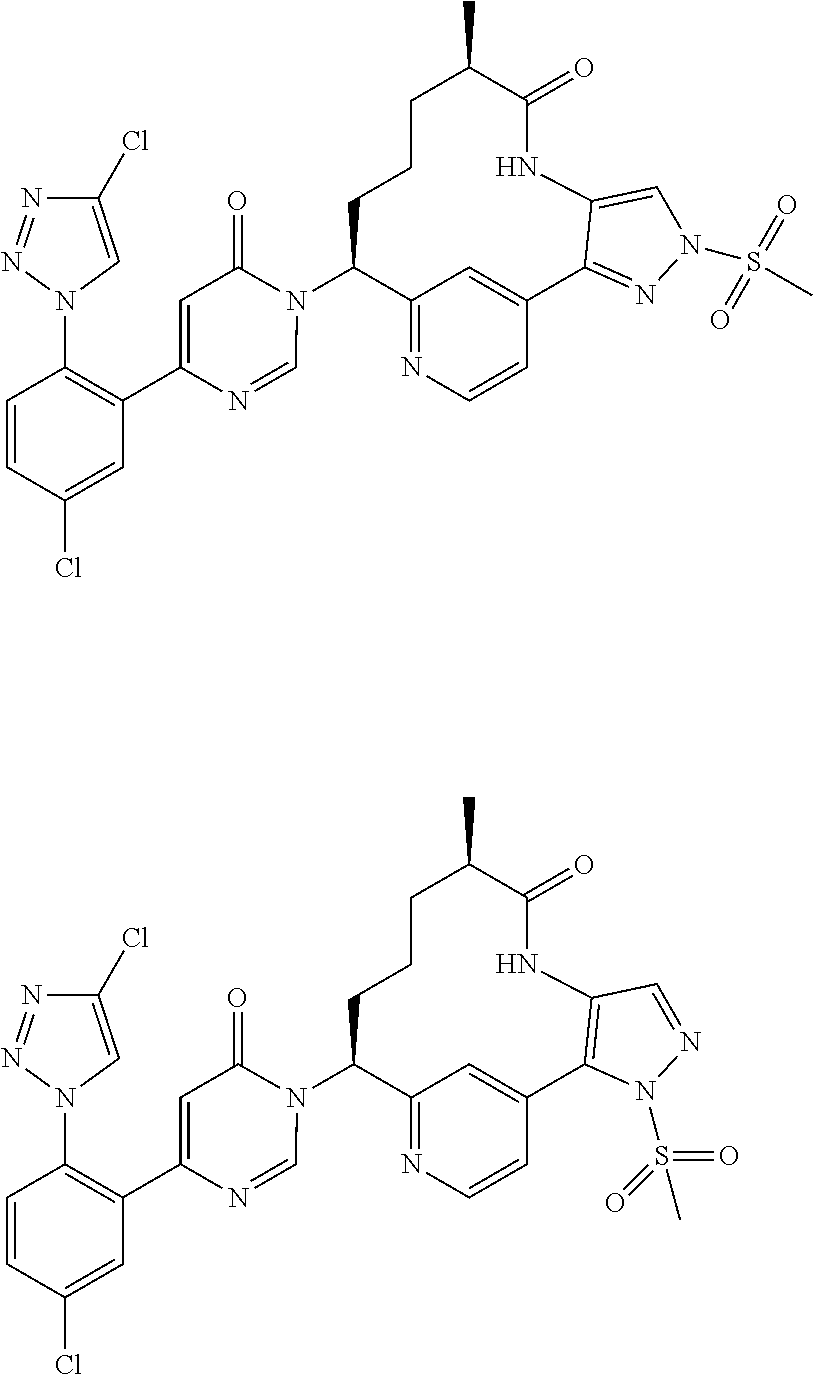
C12=NC=CC(=C1)C1=C(NC(=O)C(C)CCCC2N2C(=O)C=C(C3=C(N4C=C(Cl)N=N4)C=CC(Cl)=C3)N=C2)C=NN1S(=O)(=O)C.C12=NC=CC(=C1)C1=NN(S(=O)(=O)C)C=C1NC(=O)C(C)CCCC2N1C(=O)C=C(C2=C(N3C=C(Cl)N=N3)C=CC(Cl)=C2)N=C1
